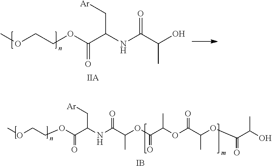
COCCOC(C(NC(C(O)C)=O)C[Ar])=O.COCCOC(C(NC(C(OC(C(OC(C(OC(C(O)C)=O)C)=O)C)=O)C)=O)C[Ar])=O.[IB]
